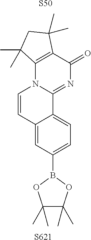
C12=C(C(=O)N=C3N1C=CC1=CC(B4OC(C)(C)C(C)(C)O4)=CC=C31)C(C)(C)CC2(C)C.[S50].[S621]
